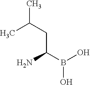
CC(C)CC(N)B(O)O
